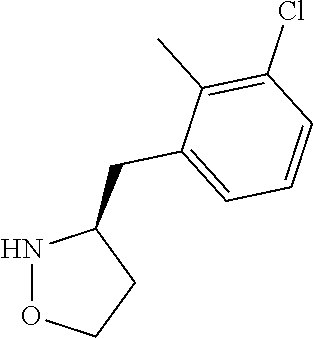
N1OCCC1CC1=CC=CC(Cl)=C1C
